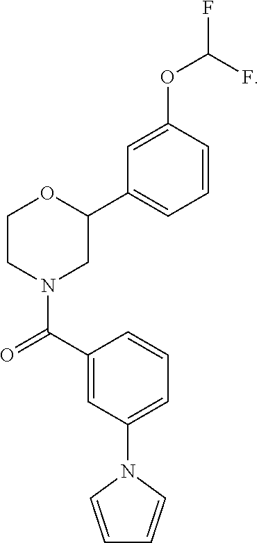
C1(C(=O)N2CC(C3=CC=CC(OC(F)F)=C3)OCC2)=CC(N2C=CC=C2)=CC=C1
